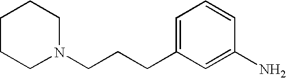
C1=C(CCCN2CCCCC2)C=C(N)C=C1
